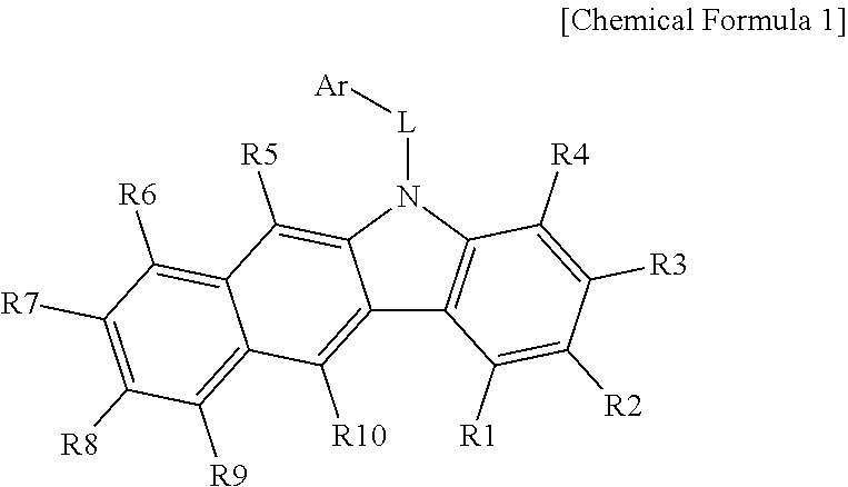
C12=C([R10])C3=C([R9])C([R8])=C([R7])C([R6])=C3C([R5])=C1N([L][Ar])C1=C2C([R1])=C([R2])C([R3])=C1[R4]
